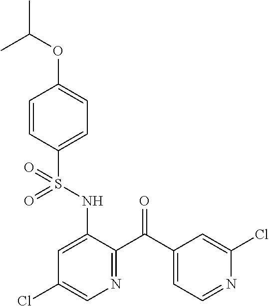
C1=CC(S(NC2=CC(Cl)=CN=C2C(C2=CC=NC(Cl)=C2)=O)(=O)=O)=CC=C1OC(C)C
